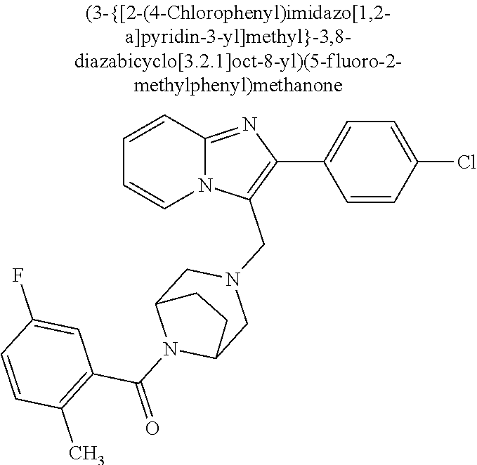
N12C(=NC(C3=CC=C(Cl)C=C3)=C1CN1CC3N(C(=O)C4=C(C)C=CC(F)=C4)C(C1)CC3)C=CC=C2
